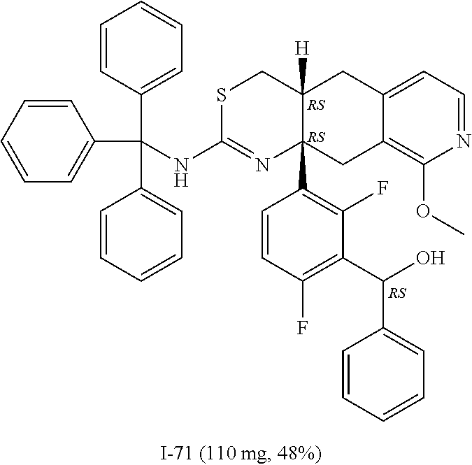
C12=CC=NC(OC)=C1CC1(C3=C(F)C(C(O)C4=CC=CC=C4)=C(F)C=C3)C([H])(C2)CSC(NC(C2=CC=CC=C2)(C2=CC=CC=C2)C2=CC=CC=C2)=N1.[RS].[RS].[RS]
